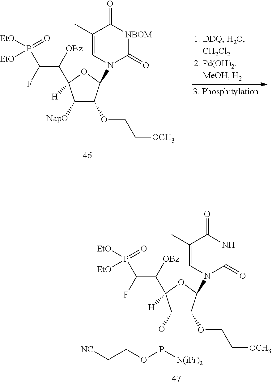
C1([NapO])C(OCC[OCH3])C(N2C(=O)[NBOM]C(=O)C(C)=C2)OC1([H])C(C(P(=O)([EtO])[EtO])F)[OBz].C1(OP(OCC[NC])[N(iPr)2])C(OCC[OCH3])C(N2C(=O)NC(=O)C(C)=C2)OC1([H])C(C(P(=O)([EtO])[EtO])F)[OBz]
